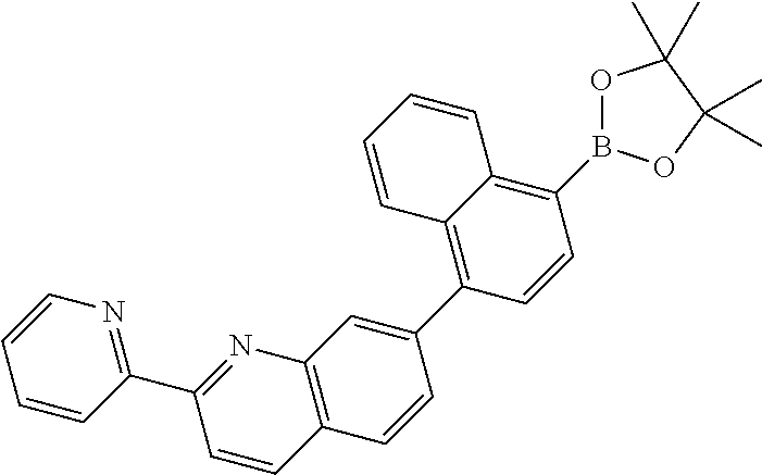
C1(C2=C3C(=C(B4OC(C)(C)C(C)(C)O4)C=C2)C=CC=C3)=CC2=C(C=C1)C=CC(C1=NC=CC=C1)=N2
